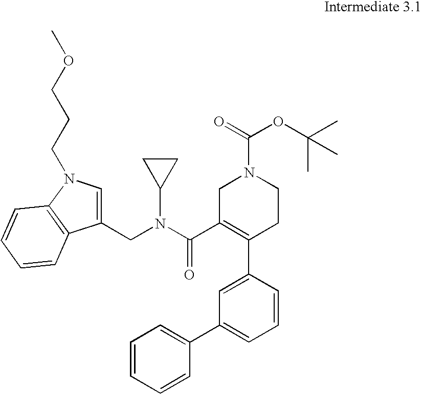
C1=CC(C2=C(C(=O)N(C3CC3)CC3=CN(CCCOC)C4=C3C=CC=C4)CN(C(OC(C)(C)C)=O)CC2)=CC(C2=CC=CC=C2)=C1
